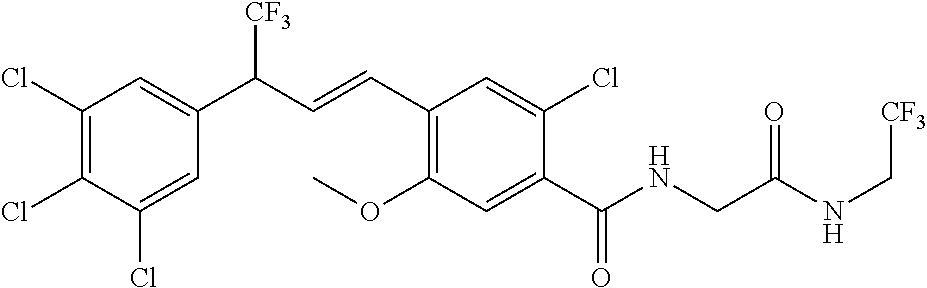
C1(Cl)=C(Cl)C(Cl)=CC(C(C=CC2=C(OC)C=C(C(NCC(NC[CF3])=O)=O)C(Cl)=C2)[CF3])=C1
